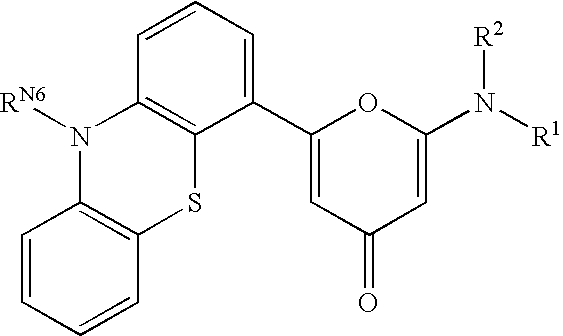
C1=CC2=C(C=C1)SC1=C(N2[RN6])C=CC=C1C1=CC(=O)C=C(N([R2])[R1])O1
